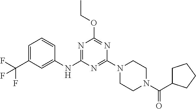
C1=C(C(F)(F)F)C=C(NC2=NC(OCC)=NC(N3CCN(C(=O)C4CCCC4)CC3)=N2)C=C1
